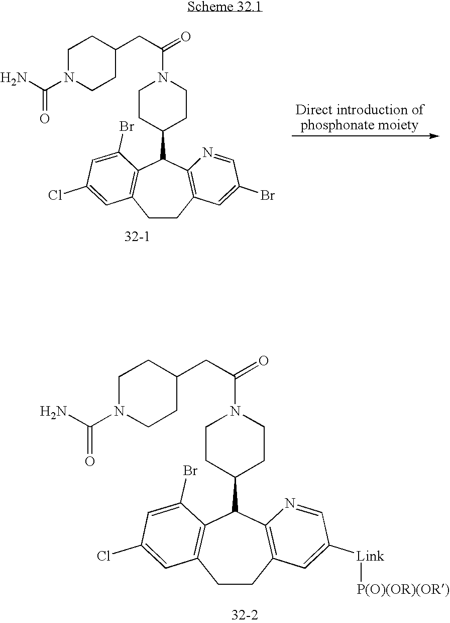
C1N(C(N)=O)CCC(CC(N2CCC(C3C4=C(CCC5=C3C(Br)=CC(Cl)=C5)C=C([Link][P(O)(OR)(OR)])C=N4)CC2)=O)C1.C1N(C(N)=O)CCC(CC(N2CCC(C3C4=C(CCC5=C3C(Br)=CC(Cl)=C5)C=C(Br)C=N4)CC2)=O)C1
